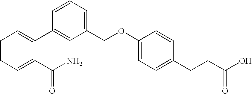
C1(C2=CC(COC3=CC=C(CCC(O)=O)C=C3)=CC=C2)=CC=CC=C1C(N)=O
